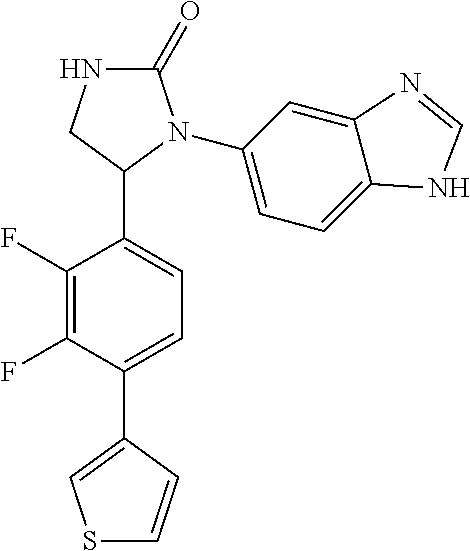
C1(=O)NCC(C2=CC=C(C3=CSC=C3)C(F)=C2F)N1C1=CC=C2C(=C1)N=CN2
